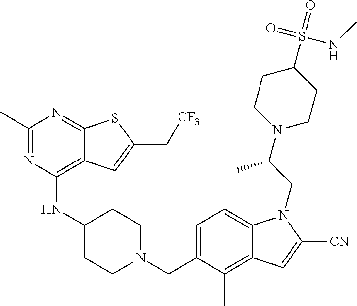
C1=C(CN2CCC(NC3=C4C(=NC(C)=N3)SC(C[CF3])=C4)CC2)C(C)=C2C(=C1)N(CC(N1CCC(S(NC)(=O)=O)CC1)C)C([CN])=C2
